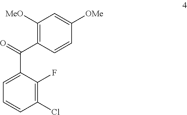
C1([MeO])=C(C(C2=CC=CC(Cl)=C2F)=O)C=CC([OMe])=C1
